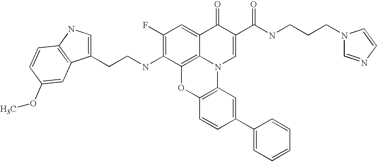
C1(F)=C(NCCC2=CNC3=C2C=C(OC)C=C3)C2=C3C(=C1)C(=O)C(C(NCCCN1C=NC=C1)=O)=CN3C1=C(O2)C=CC(C2=CC=CC=C2)=C1
